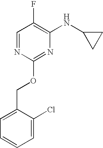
C1C(NC2=C(F)C=NC(OCC3=CC=CC=C3Cl)=N2)C1
